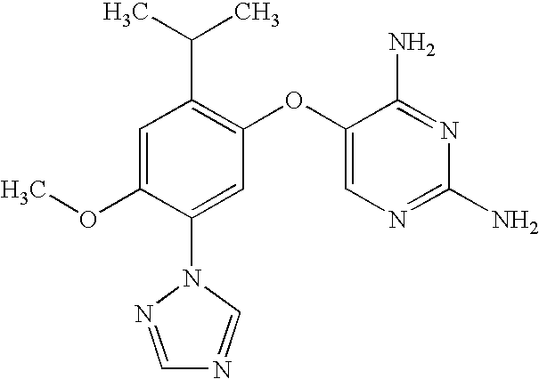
C1=C(OC)C(N2N=CN=C2)=CC(OC2=CN=C(N)N=C2N)=C1C(C)C
